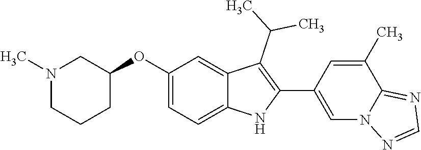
C1(OC2=CC=C3C(=C2)C(C(C)C)=C(C2=CN4C(=NC=N4)C(C)=C2)N3)CN(C)CCC1
